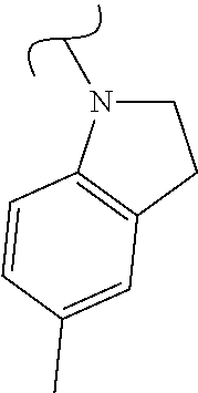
C1CC2=C(C=CC(C)=C2)N1C
